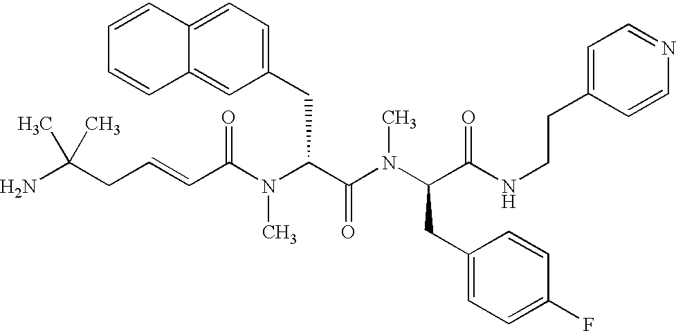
C(C(N(C(C(N(C(C(NCCC1=CC=NC=C1)=O)CC1=CC=C(F)C=C1)C)=O)CC1=CC=C2C(=C1)C=CC=C2)C)=O)=CCC(C)(N)C
